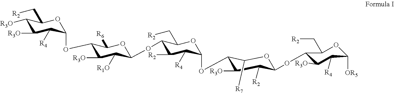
C1([R3O])C([R3O])C([R4])C(OC2C([R3O])C([R1O])C(OC3C([R2])C([R4])C(OC4C([R3O])C([R2])C(OC5C([R3O])C([R4])C([OR5])OC5C[R2])OC4[R7])OC3C[R2])OC2[R6])OC1C[R2]
